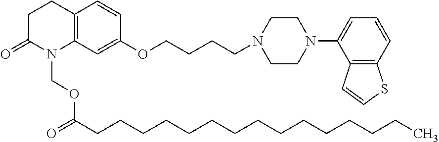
C12=C(C=C(OCCCCN3CCN(C4=CC=CC5=C4C=CS5)CC3)C=C1)N(COC(=O)CCCCCCCCCCCCCCC)C(=O)CC2
